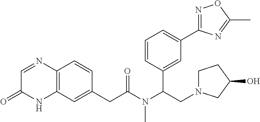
C1=CC(C(N(C(CC2=CC3=C(C=C2)N=CC(=O)N3)=O)C)CN2CCC(O)C2)=CC(C2=NOC(C)=N2)=C1
